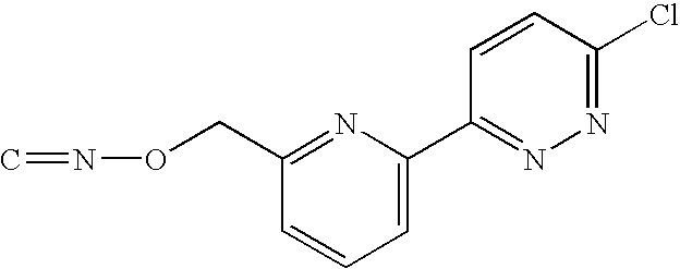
C1=CC=C(C2=NN=C(Cl)C=C2)N=C1CON=C
